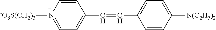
C1=CC(C=CC2=CC=C([N(C2H5)2])C=C2)=CC=N1[-O3S(CH2)3]
